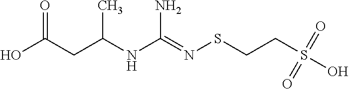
OC(CC(NC(=NSCCS(O)(=O)=O)N)C)=O
